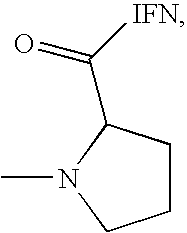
C1CC(C(=O)[IFN])N(C)C1
